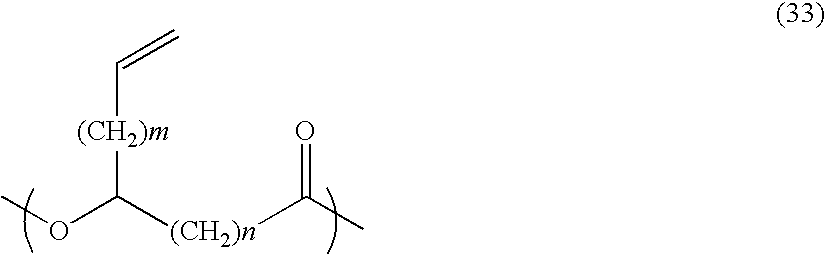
COC([(CH2)n]C(C)=O)[(CH2)m]C=C
